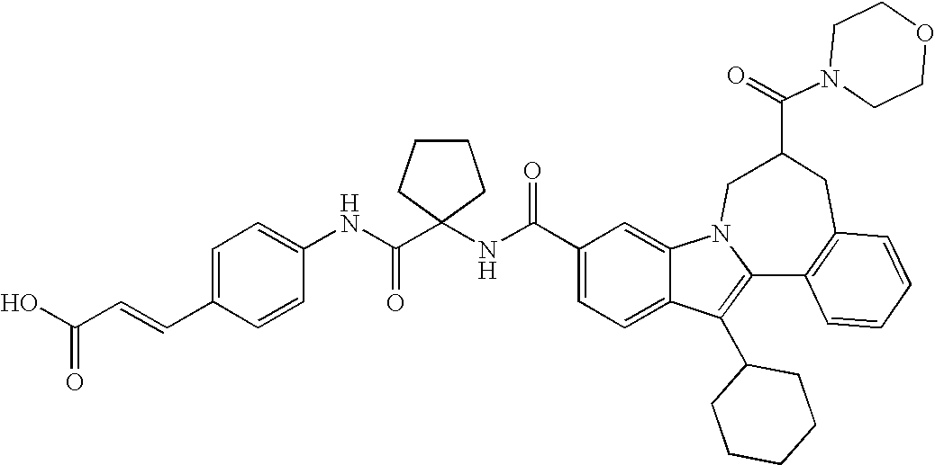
C1(C(NC2(C(NC3=CC=C(C=CC(O)=O)C=C3)=O)CCCC2)=O)=CC=C2C(=C1)N1C(=C2C2CCCCC2)C2=C(CC(C(=O)N3CCOCC3)C1)C=CC=C2
